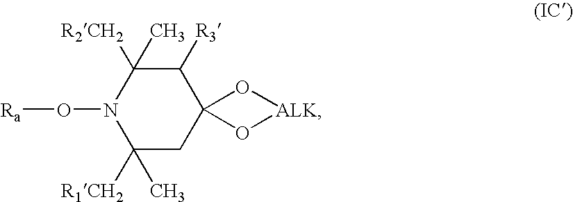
[Ra]ON1C([R2CH2])(C)C([R3])C2(CC1([R1CH2])C)O[ALK]O2
